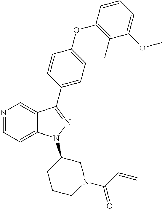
N1=CC=C2C(=C1)C(C1=CC=C(OC3=C(C)C(OC)=CC=C3)C=C1)=NN2C1CCCN(C(=O)C=C)C1
